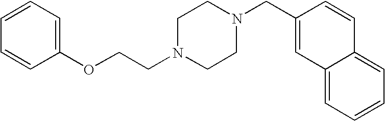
C1=CC=C(OCCN2CCN(CC3=CC4=CC=CC=C4C=C3)CC2)C=C1
